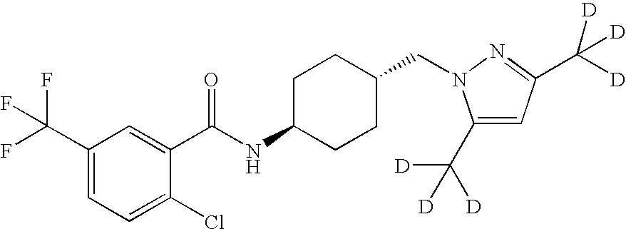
C1(C(F)(F)F)=CC=C(Cl)C(C(NC2CCC(CN3C(C([D])([D])[D])=CC(C([D])([D])[D])=N3)CC2)=O)=C1
